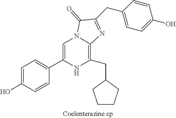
C1=C(C2=CC=C(O)C=C2)NC(CC2CCCC2)=C2N1C(=O)C(CC1=CC=C(O)C=C1)=N2
